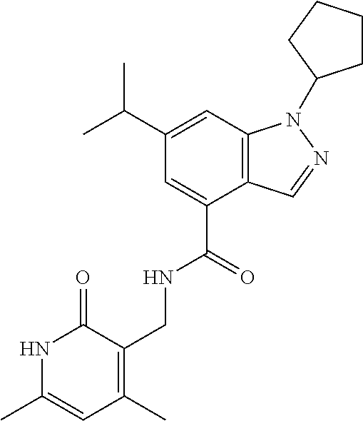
C12=C(C=C(C(C)C)C=C1C(=O)NCC1=C(C)C=C(C)NC1=O)N(C1CCCC1)N=C2
